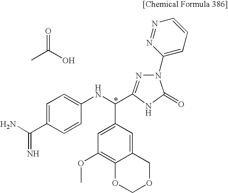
CC(O)=O.C1=C(C(N)=N)C=CC(NC(C2=CC(OC)=C3C(=C2)COCO3)C2=NN(C3=CC=CN=N3)C(=O)N2)=C1
